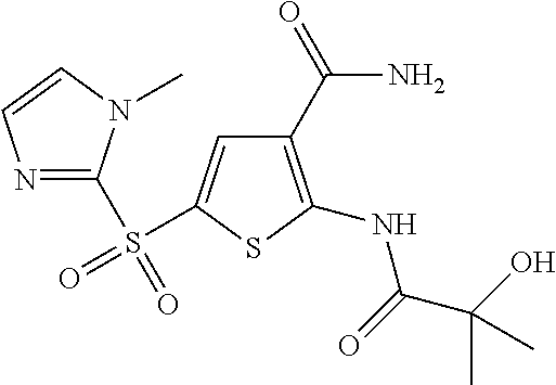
C1(C(N)=O)=C(NC(C(O)(C)C)=O)SC(S(=O)(=O)C2=NC=CN2C)=C1
